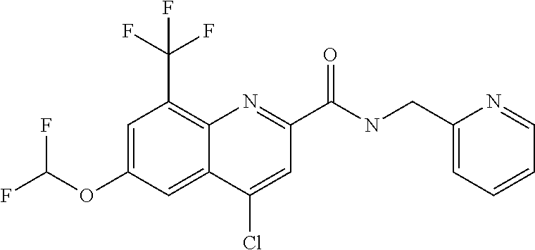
C1(Cl)=CC(C(NCC2=CC=CC=N2)=O)=NC2=C(C(F)(F)F)C=C(OC(F)F)C=C12
